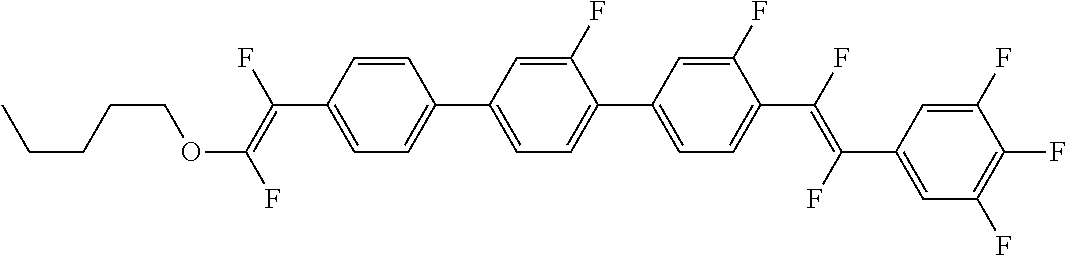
C1=CC(C2=CC=C(C3=CC=C(C(=C(C4=CC(F)=C(F)C(F)=C4)F)F)C(F)=C3)C(F)=C2)=CC=C1C(F)=C(F)OCCCCC
